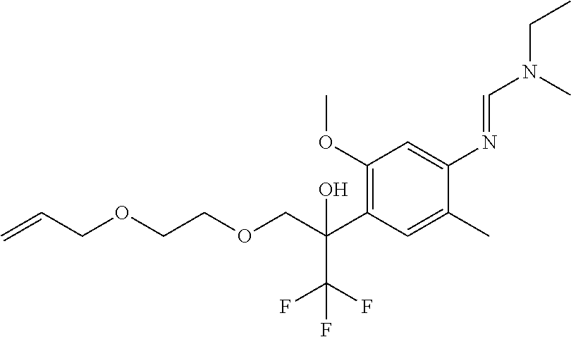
C1(OC)=C(C(COCCOCC=C)(O)C(F)(F)F)C=C(C)C(N=CN(CC)C)=C1
